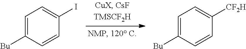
C1=CC(I)=CC=C1[Bu].C1=CC([CF2H])=CC=C1[Bu]
